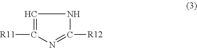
C1=C([R11])N=C([R12])N1
